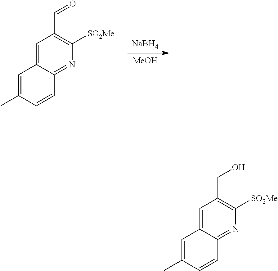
[MeOH].[NaBH4].C1=C2C(=NC([SO2Me])=C1C=O)C=CC(C)=C2.C1=C2C(=NC([SO2Me])=C1CO)C=CC(C)=C2
